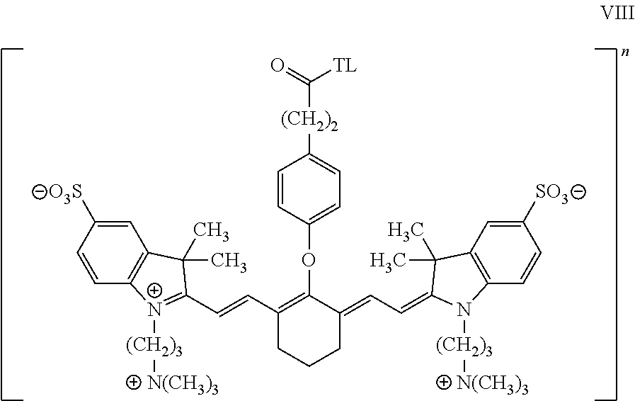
C1=C([O3S])C=CC2=C1C(C)(C)C(C=CC1=C(OC3=CC=C([(CH2)2]C([TL])=O)C=C3)C(=CC=C3C(C)(C)C4=C(C=CC([SO3])=C4)N3[(CH2)3][N(CH3)3])CCC1)=[N+]2[(CH2)3][N(CH3)3]
